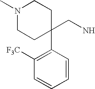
N1(C)CCC(CN)(C2=C([F3C])C=CC=C2)CC1
